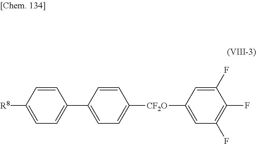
C1(F)=CC([CF2O]C2=CC=C(C3=CC=C([R8])C=C3)C=C2)=CC(F)=C1F
